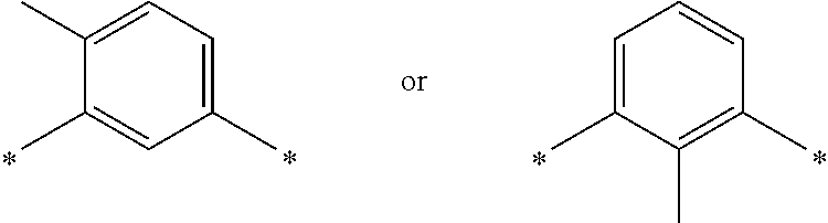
C1(C)=C(C)C(C)=CC=C1.C1(C)=CC=C(C)C(C)=C1
